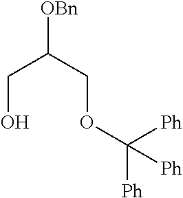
[OBn]C(COC([Ph])([Ph])[Ph])CO
